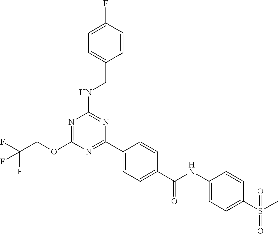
O(C1=NC(NCC2=CC=C(F)C=C2)=NC(C2=CC=C(C(NC3=CC=C(S(C)(=O)=O)C=C3)=O)C=C2)=N1)CC(F)(F)F
